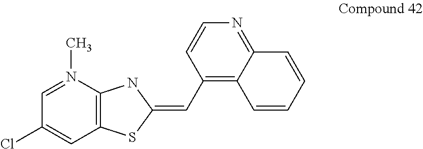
C12=C(N(C)=CC(Cl)=C1)NC(=CC1=C3C(=NC=C1)C=CC=C3)S2
